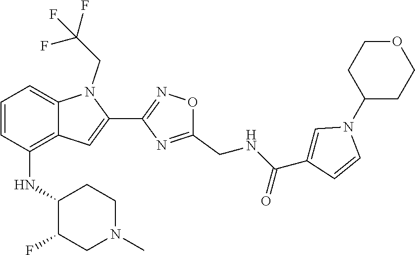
C1=CC(NC2C(F)CN(C)CC2)=C2C(=C1)N(CC(F)(F)F)C(C1=NOC(CNC(C3=CN(C4CCOCC4)C=C3)=O)=N1)=C2
